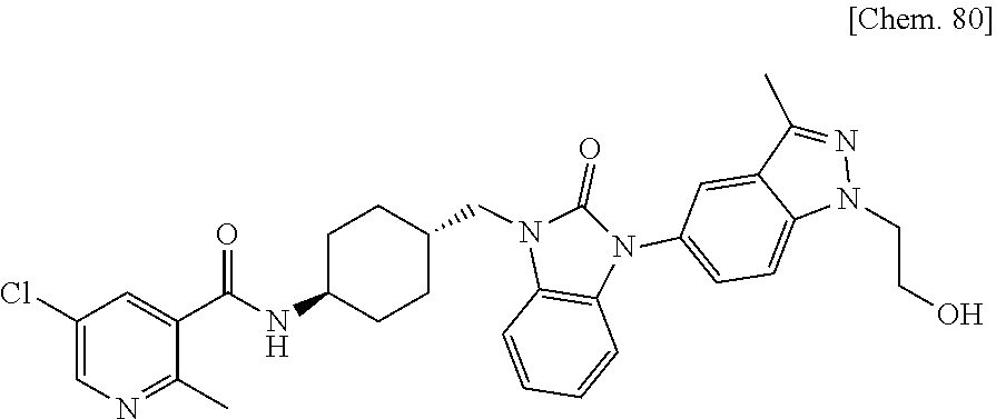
C1(C)=NC=C(Cl)C=C1C(=O)NC1CCC(CN2C(=O)N(C3=CC=C4C(=C3)C(C)=NN4CCO)C3=C2C=CC=C3)CC1
